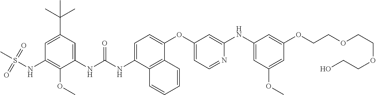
CS(=O)(=O)NC1=C(OC)C(NC(=O)NC2=CC=C(OC3=CC=NC(NC4=CC(OC)=CC(OCCOCCOCCO)=C4)=C3)C3=C2C=CC=C3)=CC(C(C)(C)C)=C1
